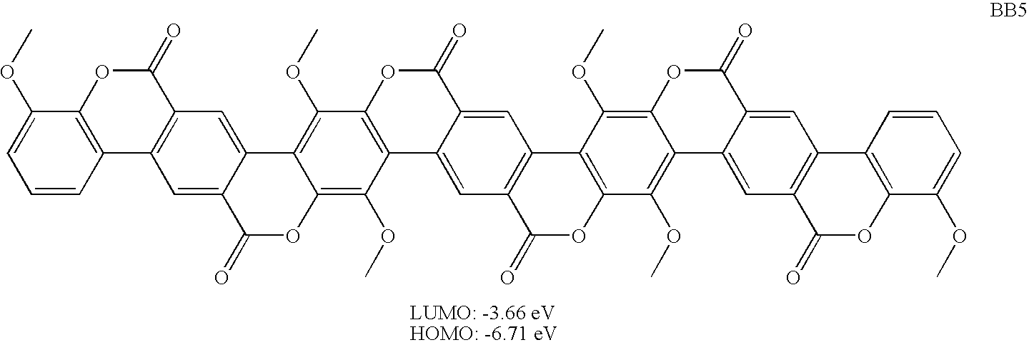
C1=CC=C(OC)C2=C1C1=C(C(=O)O2)C=C2C(=C1)C(=O)OC1=C(OC)C3=C(C(OC)=C21)OC(=O)C1=CC2=C(C=C31)C(=O)OC1=C2C(OC)=C2C(=C1OC)C1=CC3=C(C=C1C(=O)O2)C1=C(OC3=O)C(OC)=CC=C1
